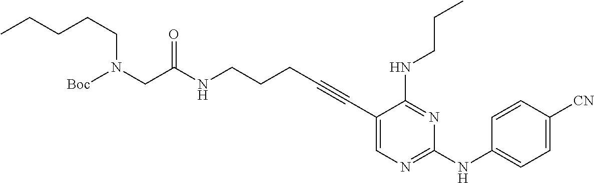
N(CCCC#CC1=CN=C(NC2=CC=C([CN])C=C2)N=C1NCCC)C(CN([Boc])CCCCC)=O
